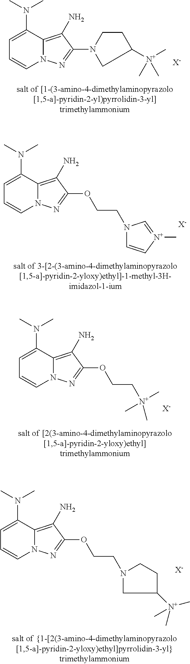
[X-].C1=C(N(C)C)C2=C(N)C(OCCN3C=C[N+](C)=C3)=NN2C=C1.[X-].C1=C(N(C)C)C2=C(N)C(N3CC([N+](C)(C)C)CC3)=NN2C=C1.[X-].C1=C(N(C)C)C2=C(N)C(OCCN3CC([N+](C)(C)C)CC3)=NN2C=C1.C1=C(N(C)C)C2=C(N)C(OCC[N+](C)(C)C)=NN2C=C1.[X-]
